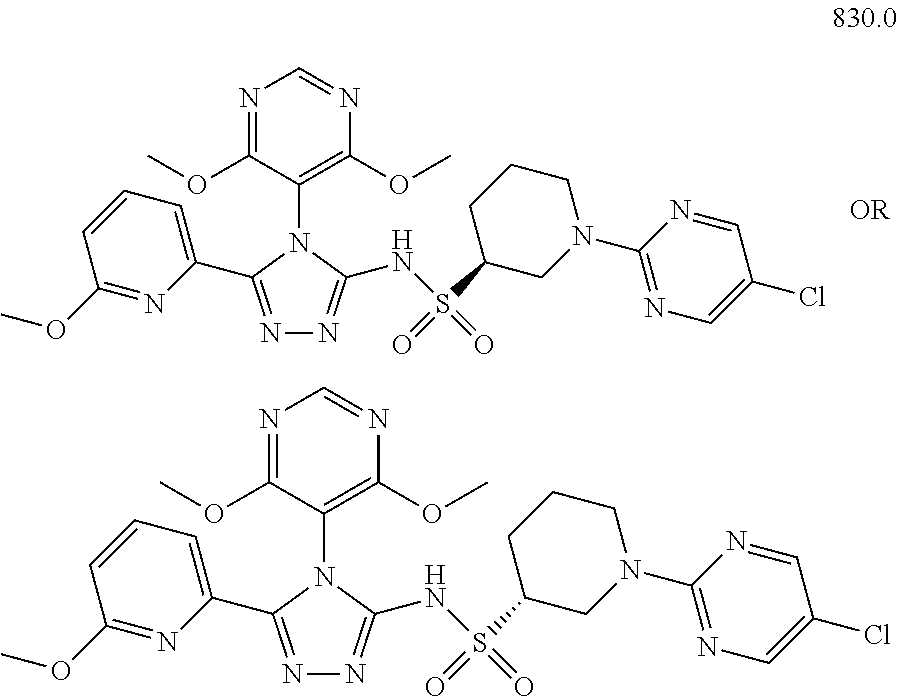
N1=C(OC)C(N2C(NS(=O)(=O)C3CN(C4=NC=C(Cl)C=N4)CCC3)=NN=C2C2=CC=CC(OC)=N2)=C(OC)N=C1.N1=C(OC)C(N2C(NS(=O)(=O)C3CN(C4=NC=C(Cl)C=N4)CCC3)=NN=C2C2=CC=CC(OC)=N2)=C(OC)N=C1
